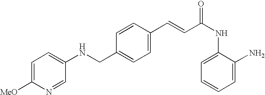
N(CC1=CC=C(C=CC(NC2=CC=CC=C2N)=O)C=C1)C1=CC=C([MeO])N=C1
